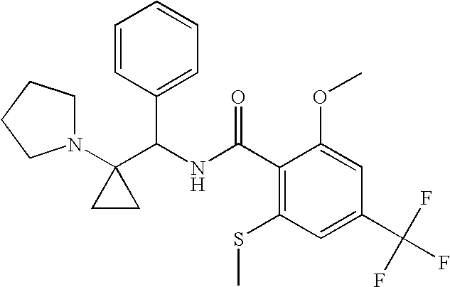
N1(C2(C(NC(C3=C(SC)C=C(C(F)(F)F)C=C3OC)=O)C3=CC=CC=C3)CC2)CCCC1
